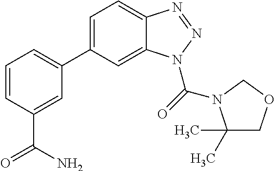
C1=CC(C(=O)N)=CC(C2=CC=C3C(=C2)N(C(=O)N2C(C)(C)COC2)N=N3)=C1
